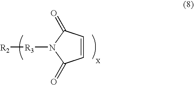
[R3]([R2])N1C(=O)C=CC1=O
